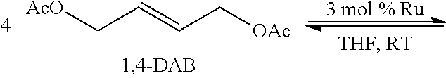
[3 mol % Ru].C(C=CC[OAc])[AcO]
